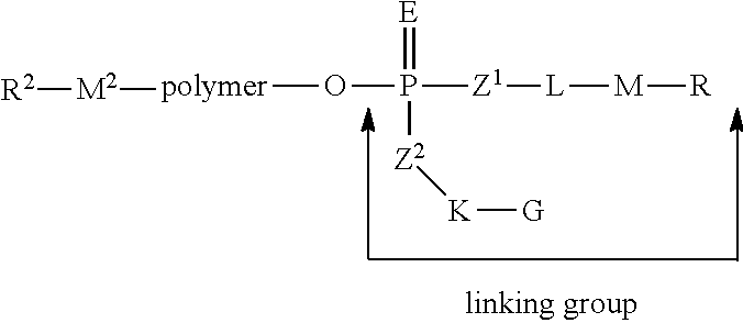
[polymer](OP(=[E])([Z1][L][M][R])[Z2][K][G])[M2][R2]
